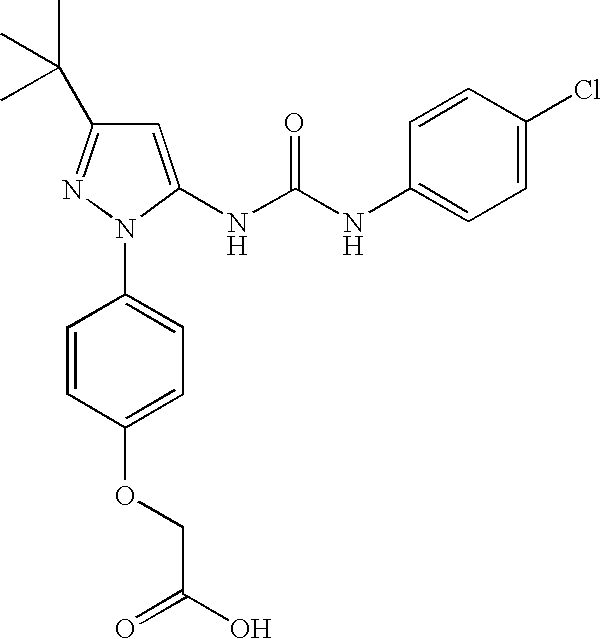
C1=C(NC(NC2=CC=C(Cl)C=C2)=O)N(C2=CC=C(OCC(O)=O)C=C2)N=C1C(C)(C)C
